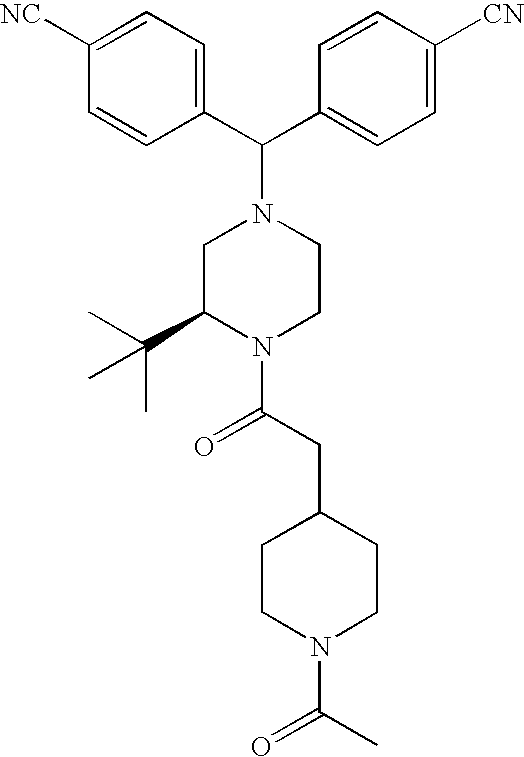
C1=C([NC])C=CC(C(C2=CC=C([CN])C=C2)N2CC(C(C)(C)C)N(C(CC3CCN(C(C)=O)CC3)=O)CC2)=C1
